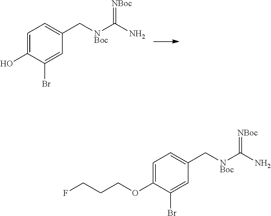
C1=C(O)C(Br)=CC(C[NBoc]C(N)=[NBoc])=C1.C1=C(OCCCF)C(Br)=CC(C[NBoc]C(N)=[NBoc])=C1
